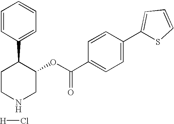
[H]Cl.C1CC(C2=CC=CC=C2)C(OC(C2=CC=C(C3=CC=CS3)C=C2)=O)CN1
